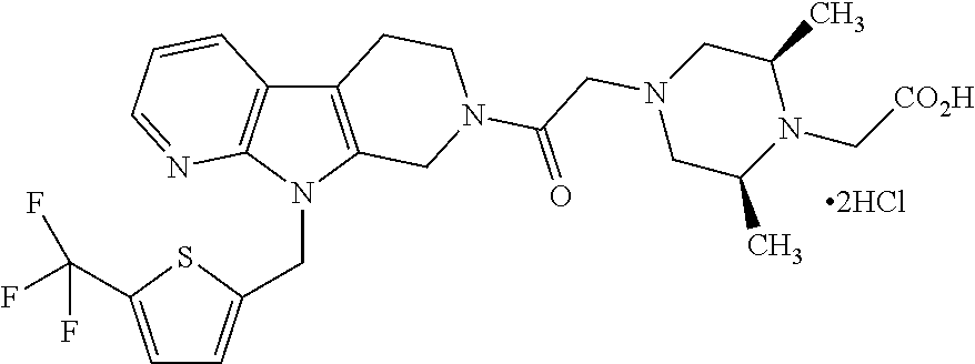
C12=C(N(CC3=CC=C(C(F)(F)F)S3)C3=C1C=CC=N3)CN(C(CN1CC(C)N(C[CO2H])C(C)C1)=O)CC2
